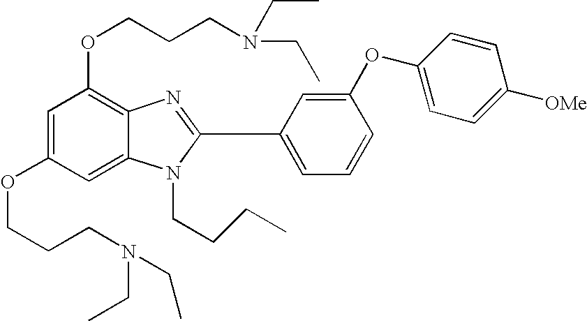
C1=C(OCCCN(CC)CC)C=C2C(=C1OCCCN(CC)CC)N=C(C1=CC=CC(OC3=CC=C([OMe])C=C3)=C1)N2CCCC
